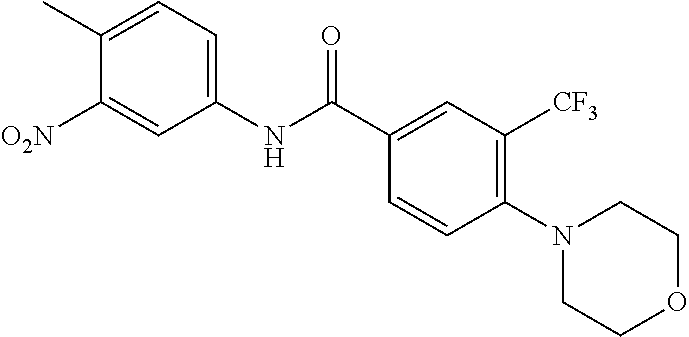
C1(C(NC2=CC=C(C)C([O2N])=C2)=O)=CC([CF3])=C(N2CCOCC2)C=C1
